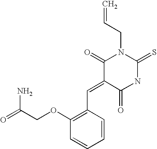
C=CCN1C(=O)C(=CC2=C(OCC(=O)N)C=CC=C2)C(=O)NC1=S
